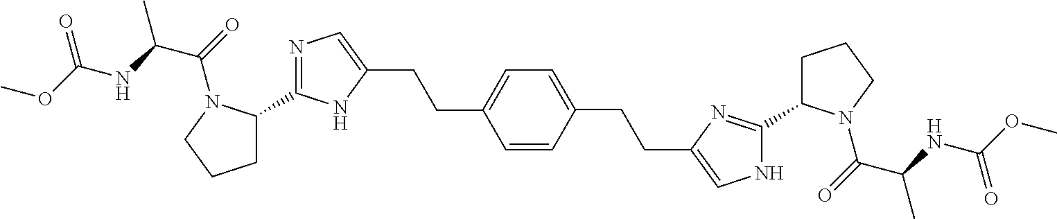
C(N1C(C2=NC=C(CCC3=CC=C(CCC4=CNC(C5CCCN5C(=O)C(NC(OC)=O)C)=N4)C=C3)N2)CCC1)(=O)C(NC(OC)=O)C
